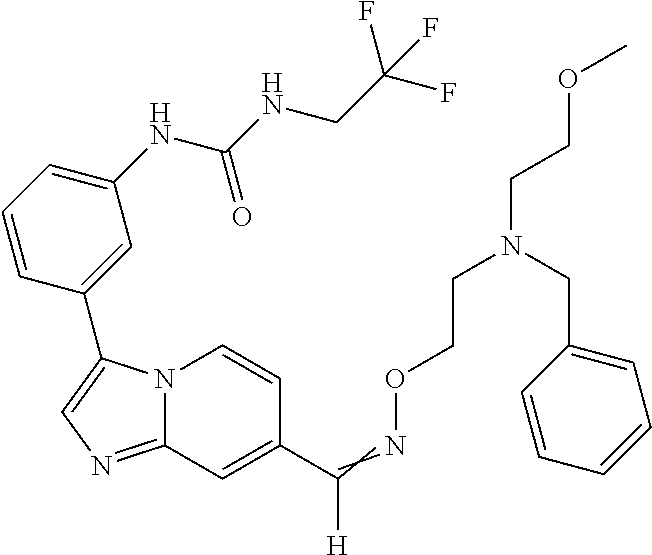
N12C(=NC=C1C1=CC(NC(NCC(F)(F)F)=O)=CC=C1)C=C(C(=NOCCN(CCOC)CC1=CC=CC=C1)[H])C=C2
